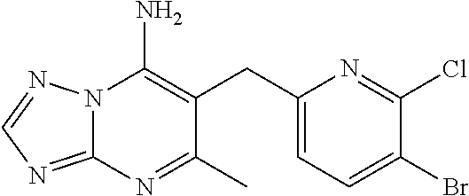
C1(CC2=C(N)N3C(=NC=N3)N=C2C)=CC=C(Br)C(Cl)=N1
